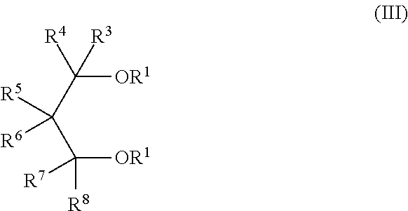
[OR1]C(C(C([OR1])([R8])[R7])([R5])[R6])([R4])[R3]
